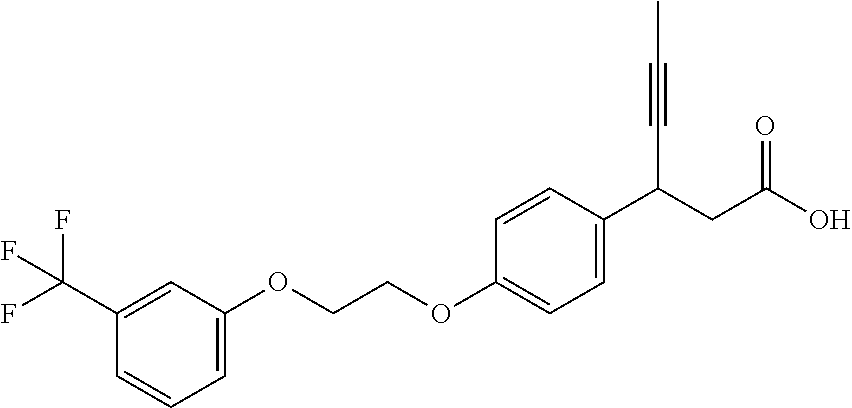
C1=C(OCCOC2=CC=C(C(CC(O)=O)C#CC)C=C2)C=C(C(F)(F)F)C=C1
